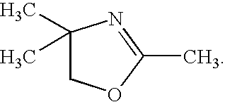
C1(C)(C)COC(C)=N1
